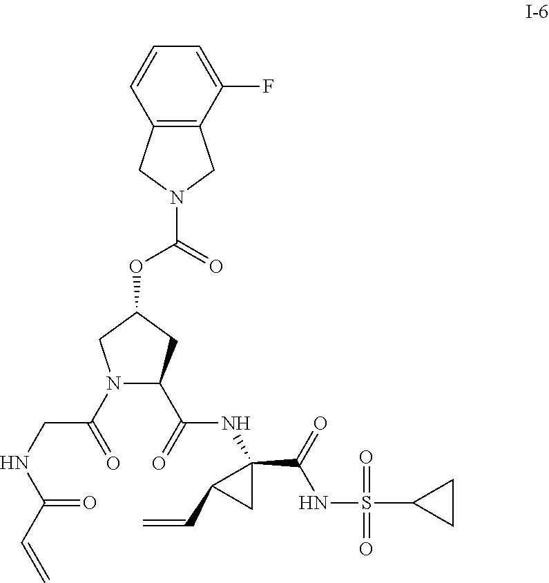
C12=C(C(F)=CC=C1)CN(C(=O)OC1CN(C(=O)CNC(C=C)=O)C(C(=O)NC3(C(NS(=O)(=O)C4CC4)=O)CC3C=C)C1)C2
